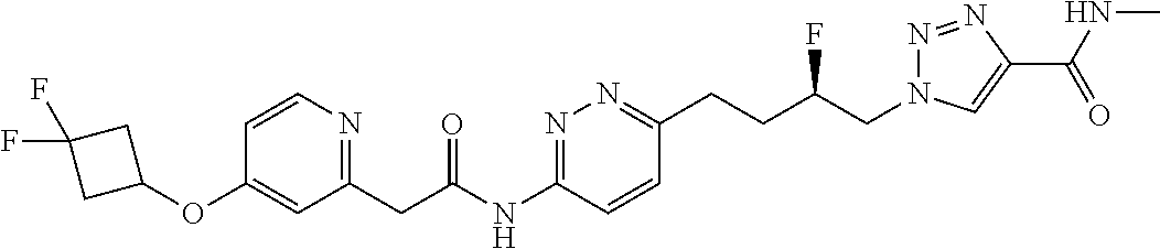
C1(CC(NC2=NN=C(CCC(CN3N=NC(C(NC)=O)=C3)F)C=C2)=O)=NC=CC(OC2CC(F)(F)C2)=C1
